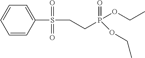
C1=CC(S(CCP(OCC)(OCC)=O)(=O)=O)=CC=C1
